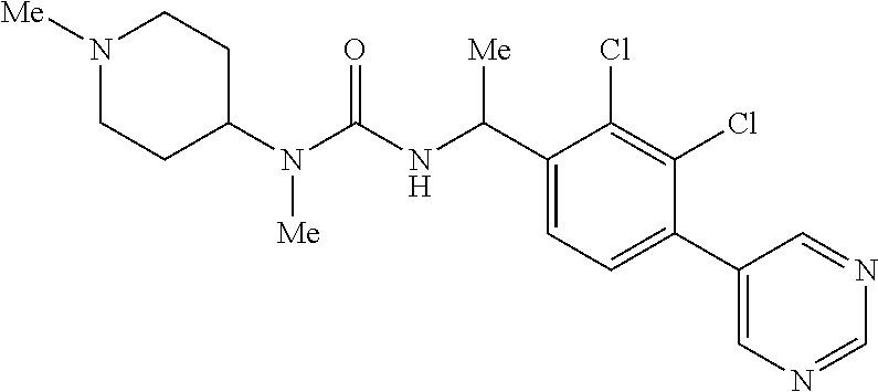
C1(N(C(NC(C2=CC=C(C3=CN=CN=C3)C(Cl)=C2Cl)[Me])=O)[Me])CCN([Me])CC1
